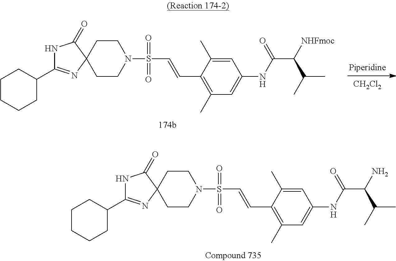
[CH2Cl2].C1CN(S(C=CC2=C(C)C=C(NC(C(C(C)C)[NHFmoc])=O)C=C2C)(=O)=O)CCC12C(=O)NC(C1CCCCC1)=N2.C1CN(S(C=CC2=C(C)C=C(NC(C(C(C)C)N)=O)C=C2C)(=O)=O)CCC12C(=O)NC(C1CCCCC1)=N2
